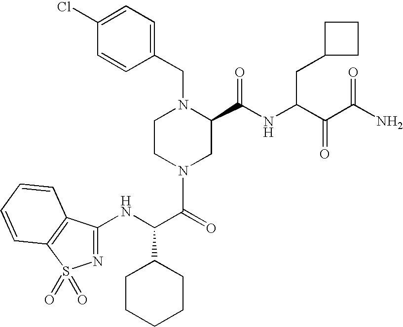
N(C(C(=O)N1CC(C(NC(C(C(N)=O)=O)CC2CCC2)=O)N(CC2=CC=C(Cl)C=C2)CC1)C1CCCCC1)C1=NS(=O)(=O)C2=C1C=CC=C2
